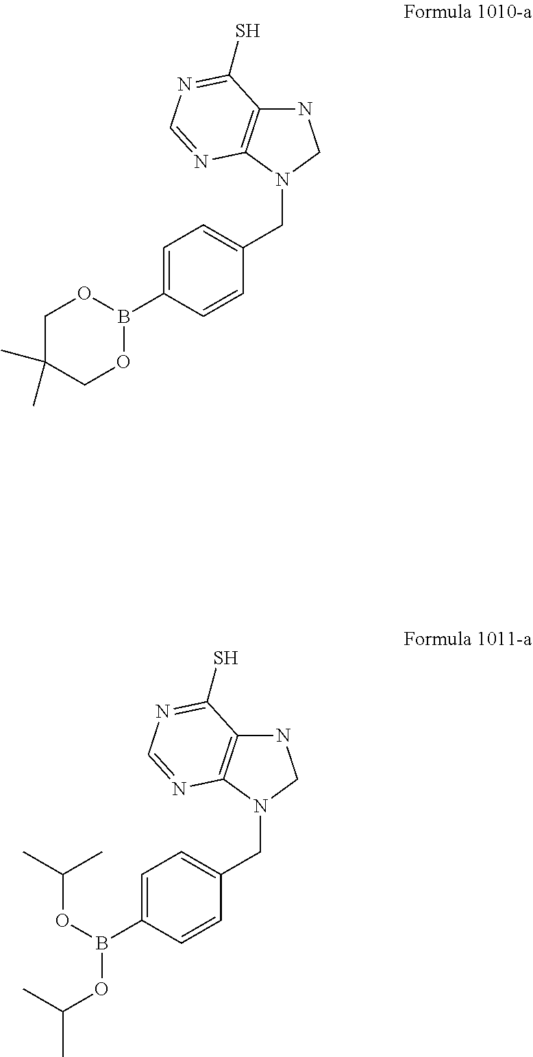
C1=C(B2OCC(C)(C)CO2)C=CC(CN2CNC3=C2N=CN=C3S)=C1.C1=C(B(OC(C)C)OC(C)C)C=CC(CN2CNC3=C2N=CN=C3S)=C1
